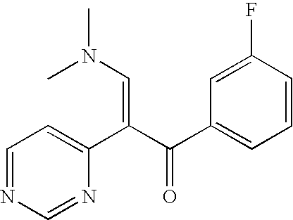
C1=NC=NC(C(C(=O)C2=CC=CC(F)=C2)=CN(C)C)=C1
